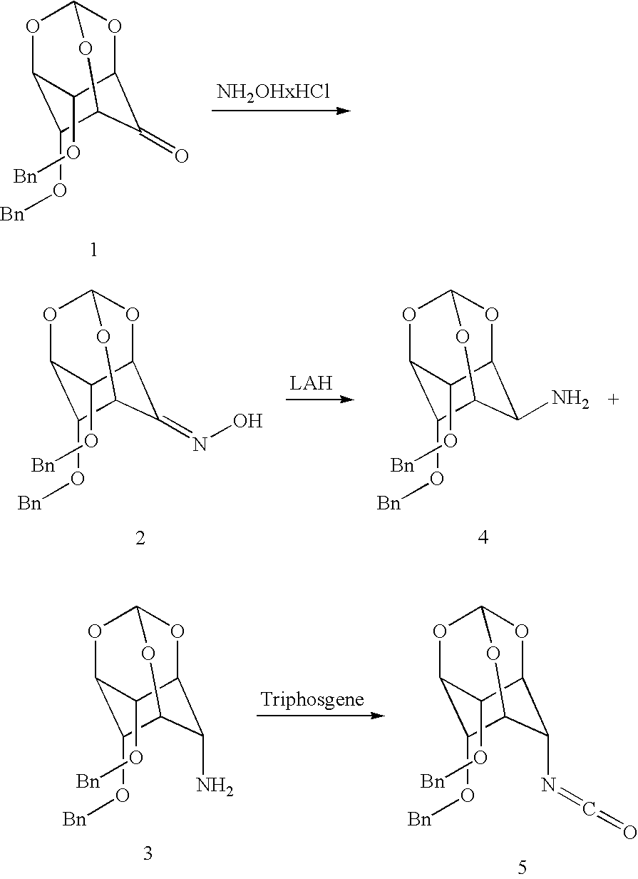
O1C2C(=O)C3C(O[Bn])C(OC1O3)C2O[Bn].O1C2C(=NO)C3C(O[Bn])C(OC1O3)C2O[Bn].O1C2C(N)C3C(O[Bn])C(OC1O3)C2O[Bn].O1C2C(N)C3C(O[Bn])C(OC1O3)C2O[Bn].O1C2C(N=C=O)C3C(O[Bn])C(OC1O3)C2O[Bn]
